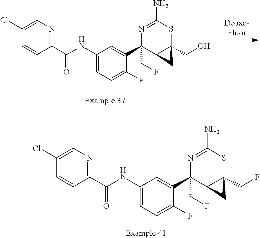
C1(NC(C2=NC=C(Cl)C=C2)=O)=CC=C(F)C(C2(CF)C3C(CO)(SC(N)=N2)C3)=C1.C1(NC(C2=NC=C(Cl)C=C2)=O)=CC=C(F)C(C2(CF)C3C(CF)(SC(N)=N2)C3)=C1
